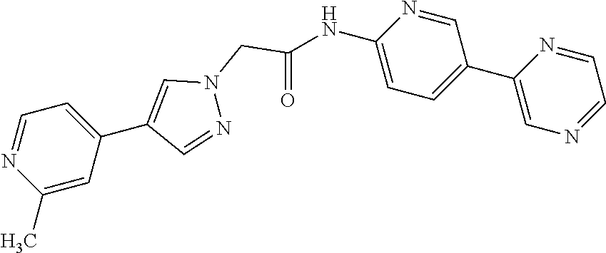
O=C(CN1N=CC(C2=CC=NC(C)=C2)=C1)NC1=CC=C(C2=CN=CC=N2)C=N1
